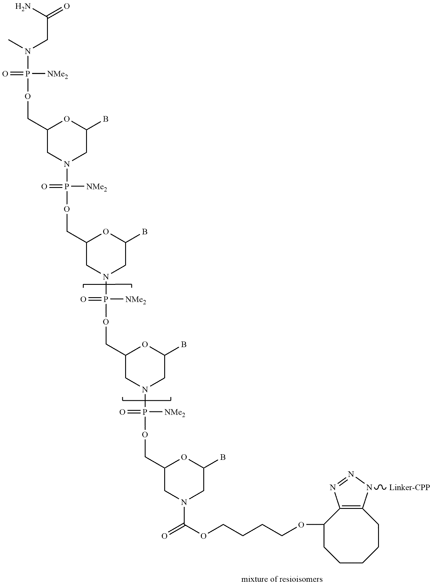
N(P(OCC1CN(P(OCC2CN(P(OCC3CN(P(OCC4CN(C(OCCCCOC5CCCCCC6=C5N=NN6[Linker-CPP])=O)CC(B)O4)([NMe2])=O)CC(B)O3)([NMe2])=O)CC(B)O2)([NMe2])=O)CC(B)O1)([NMe2])=O)(CC(N)=O)C
